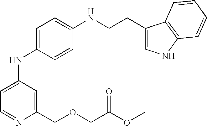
C1=C(NC2=CC=NC(COCC(OC)=O)=C2)C=CC(NCCC2=CNC3=C2C=CC=C3)=C1
